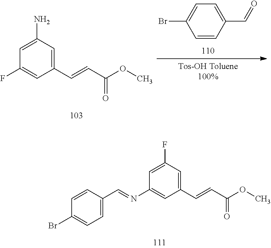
C1=CC(C=O)=CC=C1Br.C1(C=CC(OC)=O)=CC(N)=CC(F)=C1.C1(C=CC(OC)=O)=CC(F)=CC(N=CC2=CC=C(Br)C=C2)=C1
